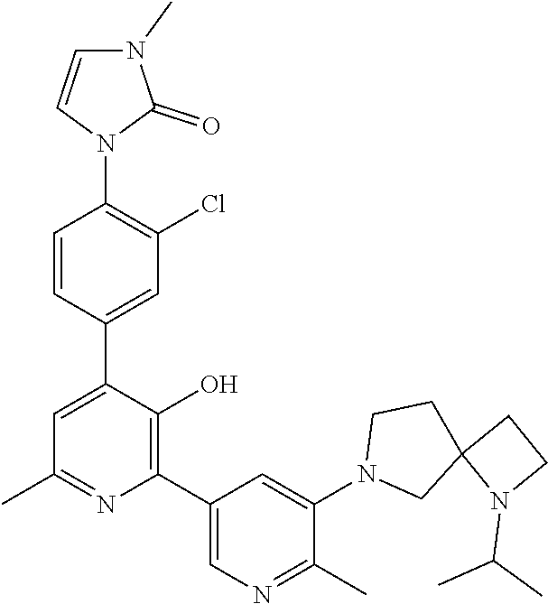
N1(C2=CC(C3=C(O)C(C4=CC(Cl)=C(N5C=CN(C)C5=O)C=C4)=CC(C)=N3)=CN=C2C)CC2(CC1)N(C(C)C)CC2
